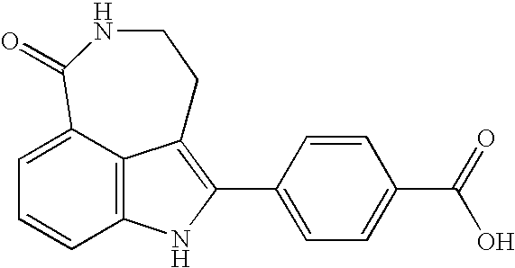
C12=C3C(=CC=C1)C(=O)NCCC3=C(C1=CC=C(C(=O)O)C=C1)N2
